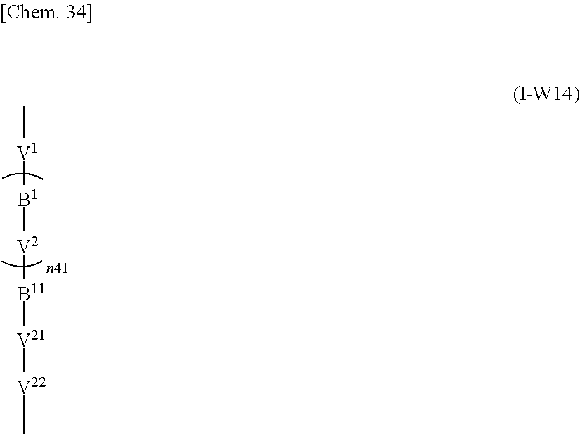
C[V1][B1][V2][B11][V21][V22]C
